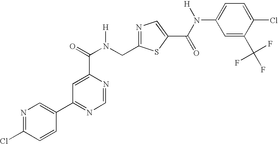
N1=C(CN(C(=O)C2=CC(C3=CN=C(Cl)C=C3)=NC=N2)[H])SC(C(=O)N(C2=CC=C(Cl)C(C(F)(F)F)=C2)[H])=C1
